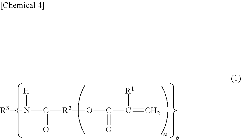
[R3]N([H])C(=O)[R2]OC(C(=C)[R1])=O
